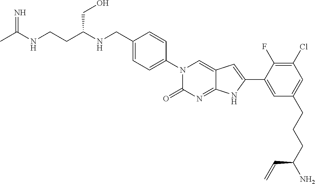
CC(NCCC(NCC1=CC=C(N2C(=O)N=C3C(=C2)C=C(C2=CC(CCCC(N)C=C)=CC(Cl)=C2F)N3)C=C1)CO)=N
